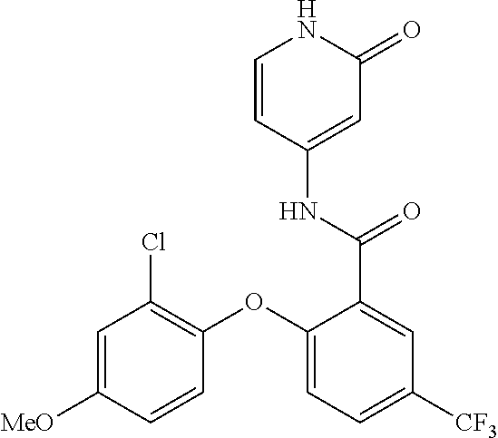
C1=CC(NC(=O)C2=CC([CF3])=CC=C2OC2=C(Cl)C=C([MeO])C=C2)=CC(=O)N1
